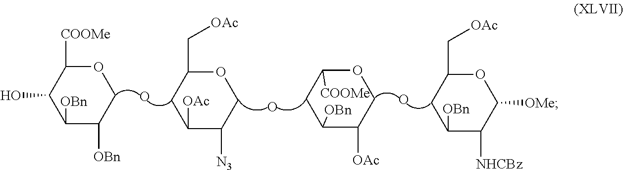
O.O.O1C([COOMe])C(O)C([OBn])C([OBn])C1.O1C(C[OAc])CC([OAc])C([N3])C1.O.O1C([COOMe])CC([OBn])C([OAc])C1.O1C(C[OAc])CC([OBn])C([NHCBz])C1[OMe]
